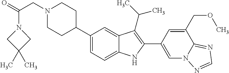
N1(CC(=O)N2CC(C)(C)C2)CCC(C2=CC=C3C(=C2)C(C(C)C)=C(C2=CN4C(=NC=N4)C(COC)=C2)N3)CC1
